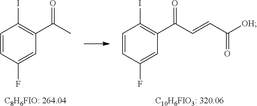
C1=CC(F)=CC(C(C)=O)=C1I.C1=CC(F)=CC(C(C=CC([OH])=O)=O)=C1I
